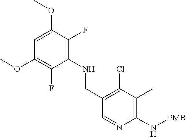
C1=C(OC)C(F)=C(NCC2=C(Cl)C(C)=C(N[PMB])N=C2)C(F)=C1OC
